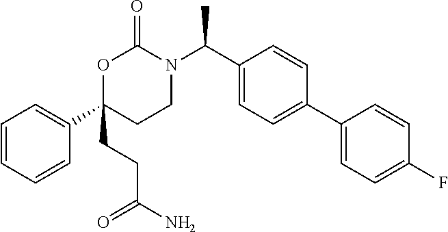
C1(C2(CCC(=O)N)CCN(C(C3=CC=C(C4=CC=C(F)C=C4)C=C3)C)C(=O)O2)=CC=CC=C1
